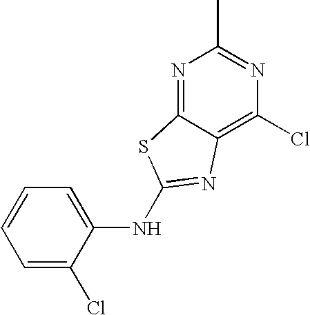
C1(NC2=NC3=C(Cl)N=C(C)N=C3S2)=CC=CC=C1Cl
